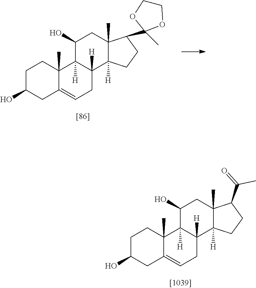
C1C(O)CC2=CCC3([H])C([H])(C2(C)C1)C(O)CC1(C)C3([H])CCC1C1(C)OCCO1.C1C(O)CC2=CCC3([H])C([H])(C2(C)C1)C(O)CC1(C)C3([H])CCC1C(=O)C
